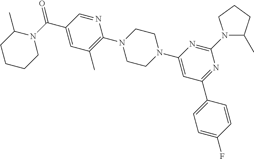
O=C(C1=CC(C)=C(N2CCN(C3=CC(C4=CC=C(F)C=C4)=NC(N4C(C)CCC4)=N3)CC2)N=C1)N1C(C)CCCC1
